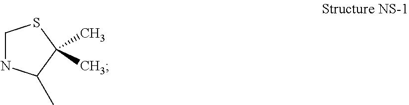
C1NC(C)C(C)(C)S1
